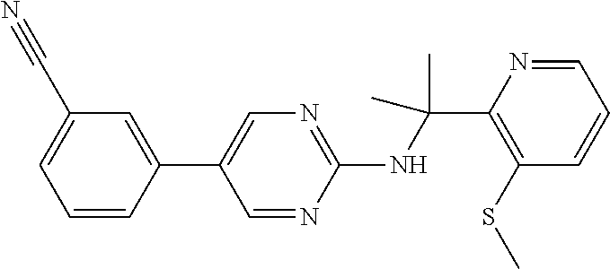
C1(NC(C2=C(SC)C=CC=N2)(C)C)=NC=C(C2=CC(C#N)=CC=C2)C=N1
